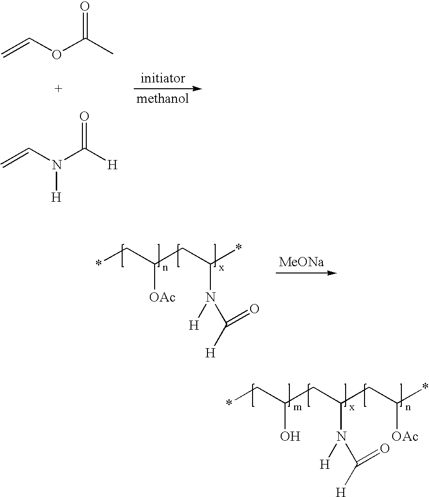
*CC(CC(*)N(C([H])=O)[H])[OAc].[MeONa].C=COC(C)=O.C=CN(C([H])=O)[H].*CC(CC(CC(*)[OAc])N(C([H])=O)[H])O
